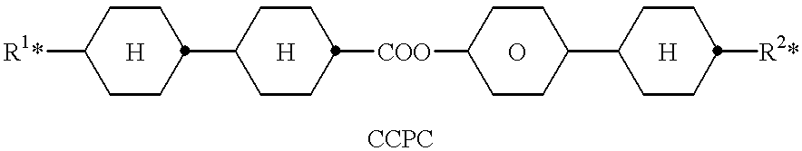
[R1*]C1CCC(C2CCC([COO]C3CCC(C4CCC([R2*])CC4)CC3)CC2)CC1.[H].[H].O.[H]
